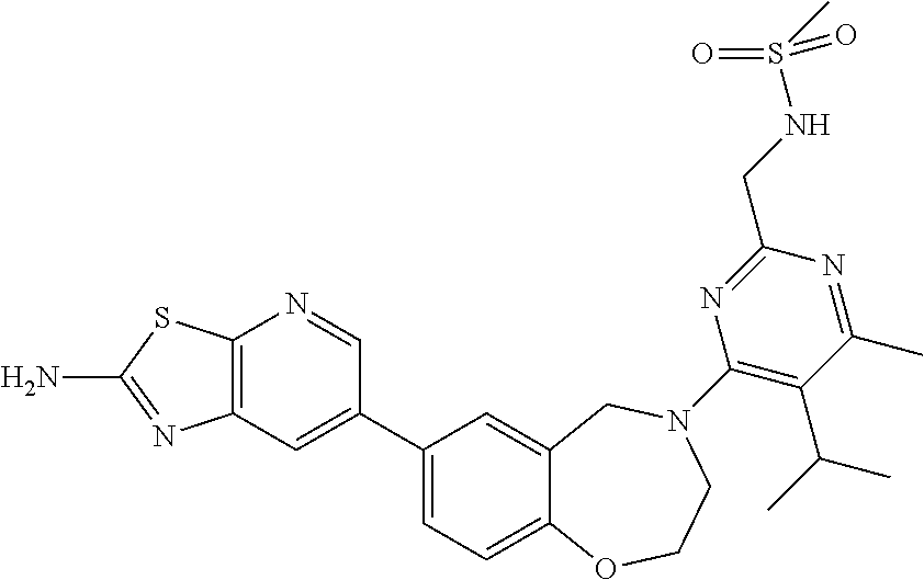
C12=C(C=C(C3=CC=C4C(=C3)CN(C3=C(C(C)C)C(C)=NC(CNS(C)(=O)=O)=N3)CCO4)C=N1)N=C(N)S2
